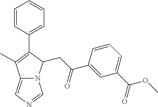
C1=CC=C(C(OC)=O)C=C1C(CC1N2C(=CN=C2)C(C)=C1C1=CC=CC=C1)=O
